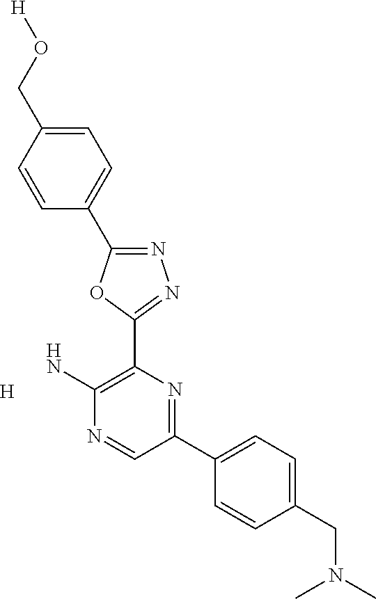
[H].NC1=C(C2=NN=C(C3=CC=C(CO[H])C=C3)O2)N=C(C2=CC=C(CN(C)C)C=C2)C=N1
